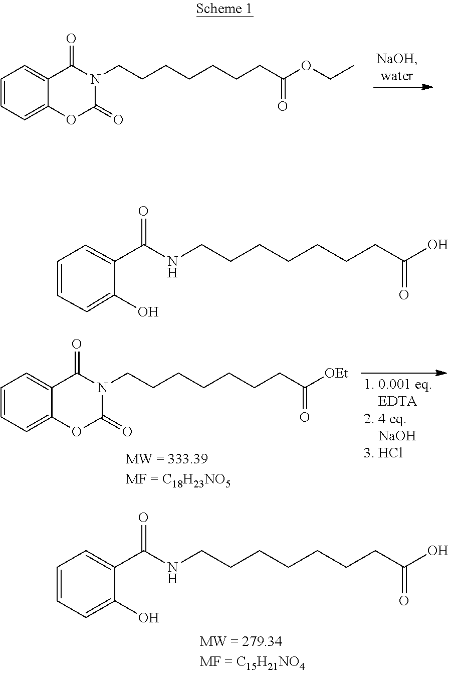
C12=CC=CC=C1C(=O)N(CCCCCCCC(OCC)=O)C(=O)O2.N1(CCCCCCCC(=O)[OEt])C(=O)OC2=CC=CC=C2C1=O.C(=O)(CCCCCCCNC(C1=CC=CC=C1O)=O)O.C(=O)(CCCCCCCNC(C1=CC=CC=C1O)=O)O
